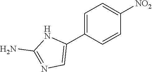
N1=C(N)NC(C2=CC=C([NO2])C=C2)=C1
